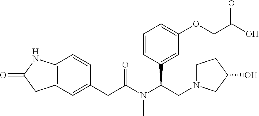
C12=C(C=C(CC(N(C(CN3CCC(O)C3)C3=CC(OCC(O)=O)=CC=C3)C)=O)C=C1)CC(=O)N2
